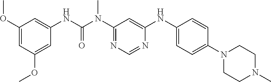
O(C1=CC(OC)=CC(NC(N(C2=NC=NC(NC3=CC=C(N4CCN(C)CC4)C=C3)=C2)C)=O)=C1)C
